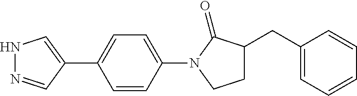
N1N=CC(C2=CC=C(N3C(=O)C(CC4=CC=CC=C4)CC3)C=C2)=C1
